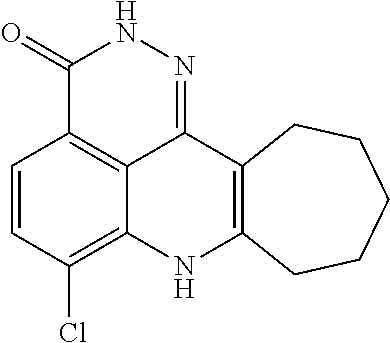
C1=CC(Cl)=C2C3=C1C(=O)NN=C3C1=C(N2)CCCCC1
